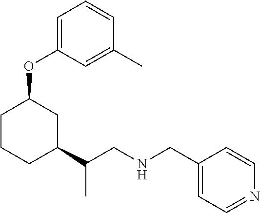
C1C(OC2=CC=CC(C)=C2)CC(C(CNCC2=CC=NC=C2)C)CC1
